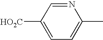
C1([HO2C])=CC=C(C)N=C1
